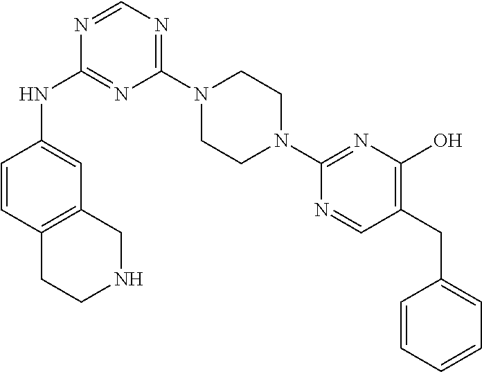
C1(N2CCN(C3=NC(O)=C(CC4=CC=CC=C4)C=N3)CC2)=NC=NC(NC2=CC3=C(C=C2)CCNC3)=N1
